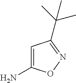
NC1=CC(C(C)(C)C)=NO1
